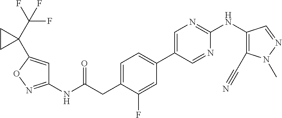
C1(NC(=O)CC2=CC=C(C3=CN=C(NC4=C(C#N)N(C)N=C4)N=C3)C=C2F)=NOC(C2(C(F)(F)F)CC2)=C1
